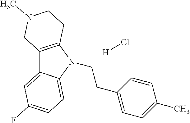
C12=C(N(CCC3=CC=C(C)C=C3)C3=CC=C(F)C=C13)CCN(C)C2.[H]Cl
